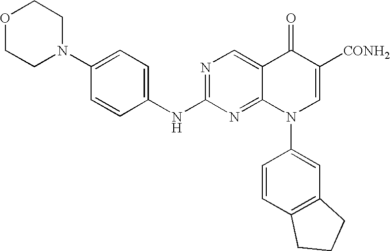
O1CCN(C2=CC=C(NC3=NC=C4C(=N3)N(C3=CC5=C(C=C3)CCC5)C=C([CONH2])C4=O)C=C2)CC1
